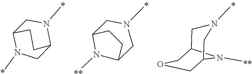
CN1C2CN(*)C(CC2)C1.CN1C2COCC1CN(C)C2.C1C2CN(C)CC(C1)N2C.[**]
